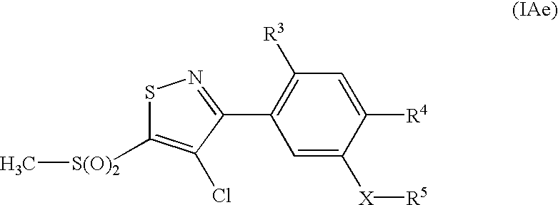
C1([R3])=C(C2=NSC([S(O)2]C)=C2Cl)C=C([X][R5])C([R4])=C1
